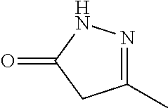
C1(C)=NNC(=O)C1
